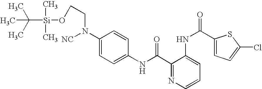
C1(NC(=O)C2=NC=CC=C2NC(=O)C2=CC=C(Cl)S2)=CC=C(N(CCO[Si](C(C)(C)C)(C)C)[NC])C=C1
